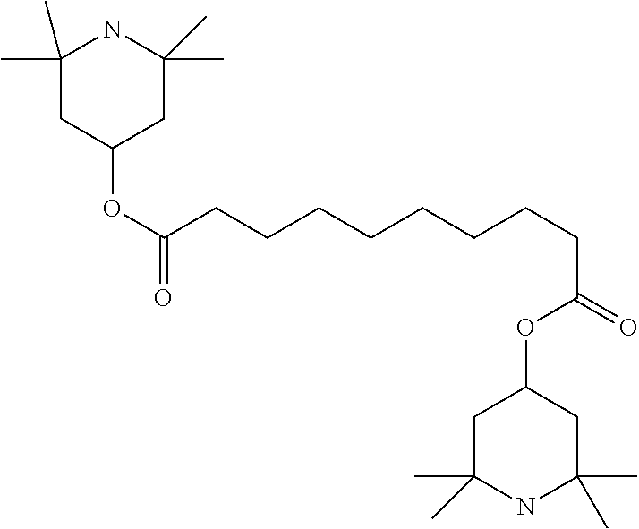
C1(OC(CCCCCCCCC(OC2CC(C)(C)NC(C)(C)C2)=O)=O)CC(C)(C)NC(C)(C)C1
